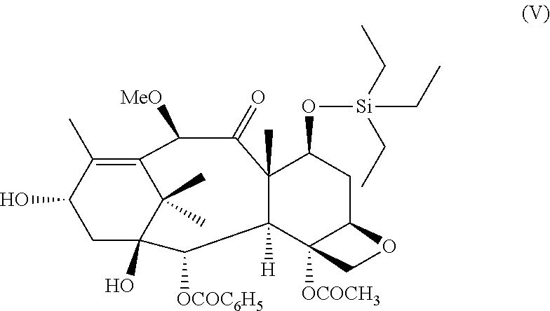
C1C2(O)C(C)(C)C(=C(C)C1O)C([MeO])C(=O)C1(C)C([H])(C2[OCOC6H5])C2([OCOCH3])C(CC1O[Si](CC)(CC)CC)OC2
